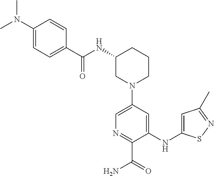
N(C1CN(C2=CN=C(C(=O)N)C(NC3=CC(C)=NS3)=C2)CCC1)C(=O)C1=CC=C(N(C)C)C=C1
